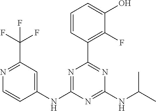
C1(NC2=CC(C(F)(F)F)=NC=C2)=NC(C2=C(F)C(O)=CC=C2)=NC(NC(C)C)=N1
